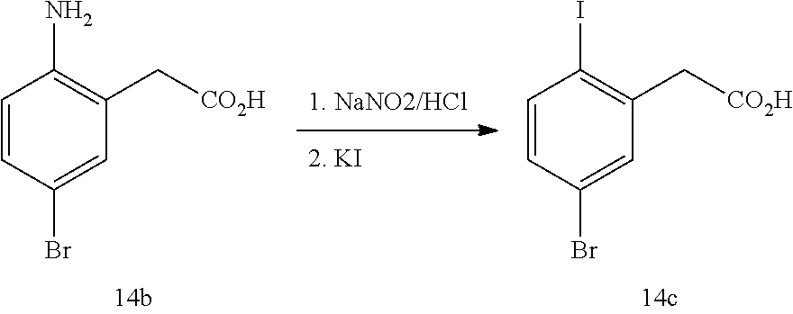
C1=CC(Br)=CC(C[CO2H])=C1I.C1=CC(Br)=CC(C[CO2H])=C1N
